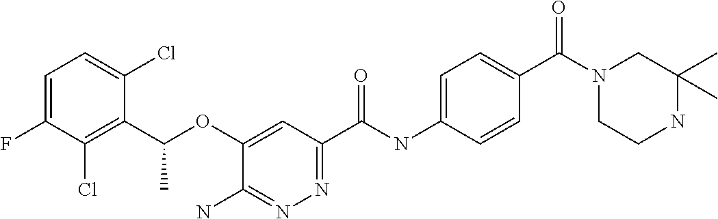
C1=C(F)C(Cl)=C(C(OC2=CC(C(NC3=CC=C(C(=O)N4CCNC(C)(C)C4)C=C3)=O)=NN=C2N)C)C(Cl)=C1
